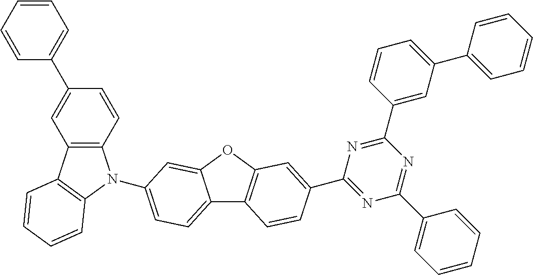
C12=CC=C(N3C4=C(C=C(C5=CC=CC=C5)C=C4)C4=C3C=CC=C4)C=C1OC1=C2C=CC(C2=NC(C3=CC=CC=C3)=NC(C3=CC(C4=CC=CC=C4)=CC=C3)=N2)=C1
